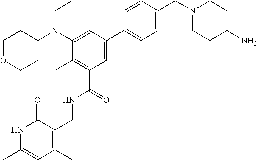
CCN(C1CCOCC1)C1=CC(C2=CC=C(CN3CCC(N)CC3)C=C2)=CC(C(NCC2=C(C)C=C(C)NC2=O)=O)=C1C
